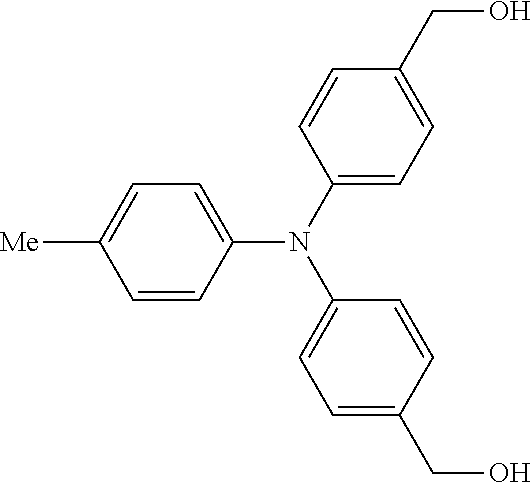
C1=C(N(C2=CC=C(CO)C=C2)C2=CC=C(CO)C=C2)C=CC([Me])=C1
